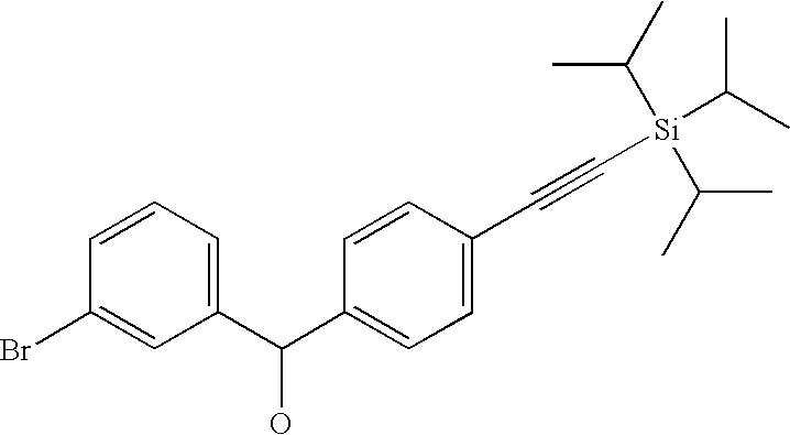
C1(C(C2=CC=C(C#C[Si](C(C)C)(C(C)C)C(C)C)C=C2)O)=CC=CC(Br)=C1
